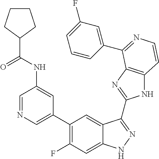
C1=C(C2=C(F)C=C3C(=C2)C(C2=NC4=C(N2)C=CN=C4C2=CC(F)=CC=C2)=NN3)C=C(NC(C2CCCC2)=O)C=N1
